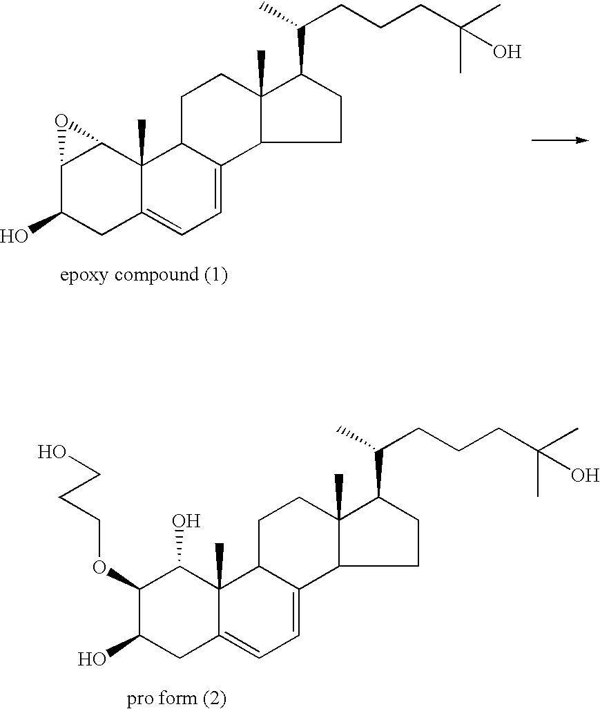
C12C(O)CC3=CC=C4C(C3(C)C1O2)CCC1(C)C(C(C)CCCC(C)(C)O)CCC41.C1(OCCCO)C(O)CC2=CC=C3C(C2(C)C1O)CCC1(C)C(C(C)CCCC(C)(C)O)CCC31
